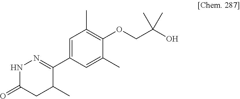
C1(C2=NNC(=O)CC2C)=CC(C)=C(OCC(C)(C)O)C(C)=C1
